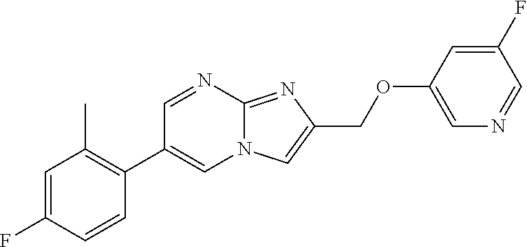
C1(C)=C(C2=CN3C(=NC(COC4=CN=CC(F)=C4)=C3)N=C2)C=CC(F)=C1
